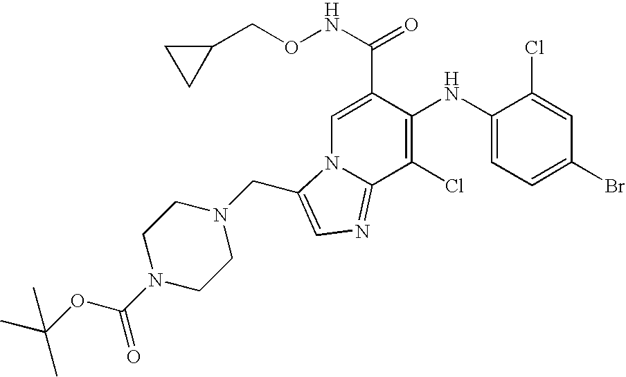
C1(NC2=C(Cl)C3=NC=C(CN4CCN(C(OC(C)(C)C)=O)CC4)N3C=C2C(NOCC2CC2)=O)=CC=C(Br)C=C1Cl
